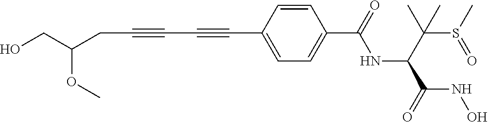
C(C#CC#CC1=CC=C(C(=O)NC(C(S(C)=O)(C)C)C(=O)NO)C=C1)C(CO)OC
